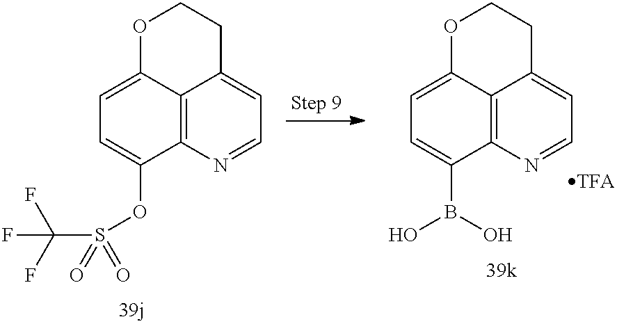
C1=C2C3=C(C(OS(C(F)(F)F)(=O)=O)=C1)N=CC=C3CCO2.C1=C2C3=C(C(B(O)O)=C1)N=CC=C3CCO2
